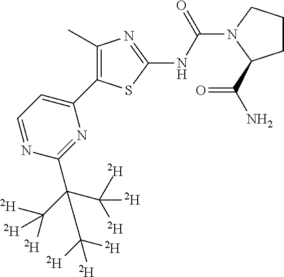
C1=NC(C(C([D])([D])[D])(C([D])([D])[D])C([D])([D])[D])=NC(C2=C(C)N=C(NC(=O)N3CCCC3C(=O)N)S2)=C1
